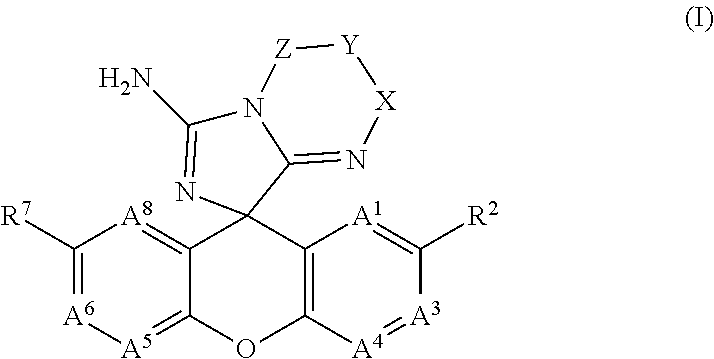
C1([R7])=[A6][A5]=C2C(=[A8]1)C1(C3=C(O2)[A4]=[A3]C([R2])=[A1]3)C2=N[X][Y][Z]N2C(N)=N1
